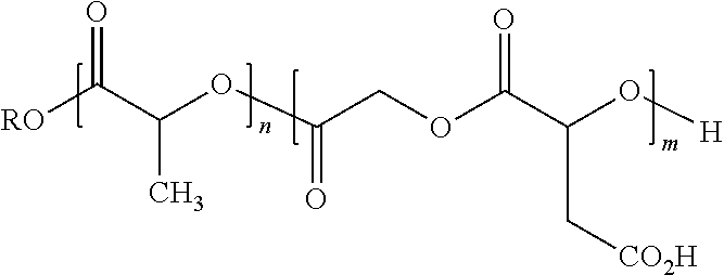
[RO]C(C(OC(COC(C(O[H])C[CO2H])=O)=O)C)=O
